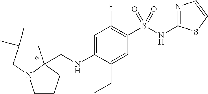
C(NC1=CC(F)=C(S(NC2=NC=CS2)(=O)=O)C=C1CC)C12CC(C)(C)CN1CCC2
